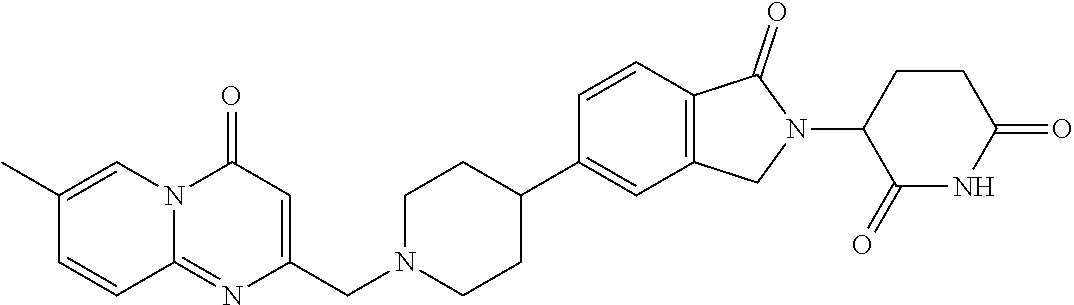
C1=CC2=C(C=C1C1CCN(CC3=CC(=O)N4C(=N3)C=CC(C)=C4)CC1)CN(C1C(=O)NC(=O)CC1)C2=O
